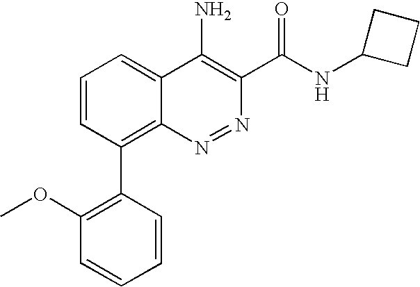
C1(OC)=C(C2=C3C(=CC=C2)C(N)=C(C(NC2CCC2)=O)N=N3)C=CC=C1
